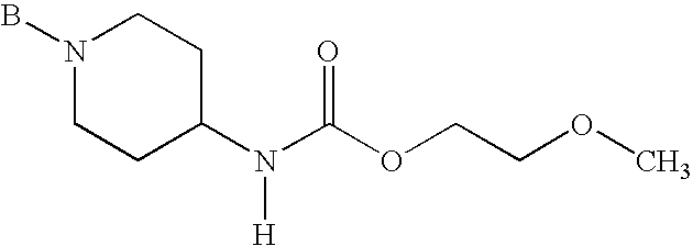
BN1CCC(N(C(OCCOC)=O)[H])CC1
